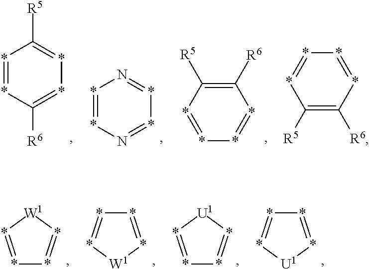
*1=*C([R6])=**=C1[R5].*1=*N=**=N1.C1([R6])=C([R5])*=**=*1.C1([R6])=C([R5])*=**=*1.*1=*[U1]*=*1.*1=*[U1]*=*1.*1=*[W1]*=*1.*1=*[W1]*=*1
